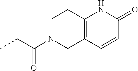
CCC(=O)N1CCC2=C(C1)C=CC(=O)N2
